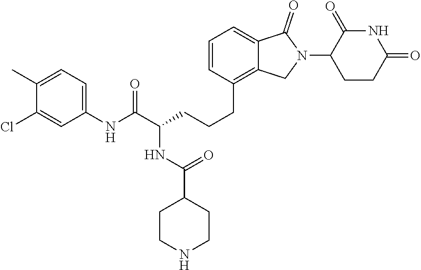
C1(NC(C(NC(C2CCNCC2)=O)CCCC2=C3C(=CC=C2)C(=O)N(C2CCC(=O)NC2=O)C3)=O)=CC=C(C)C(Cl)=C1
